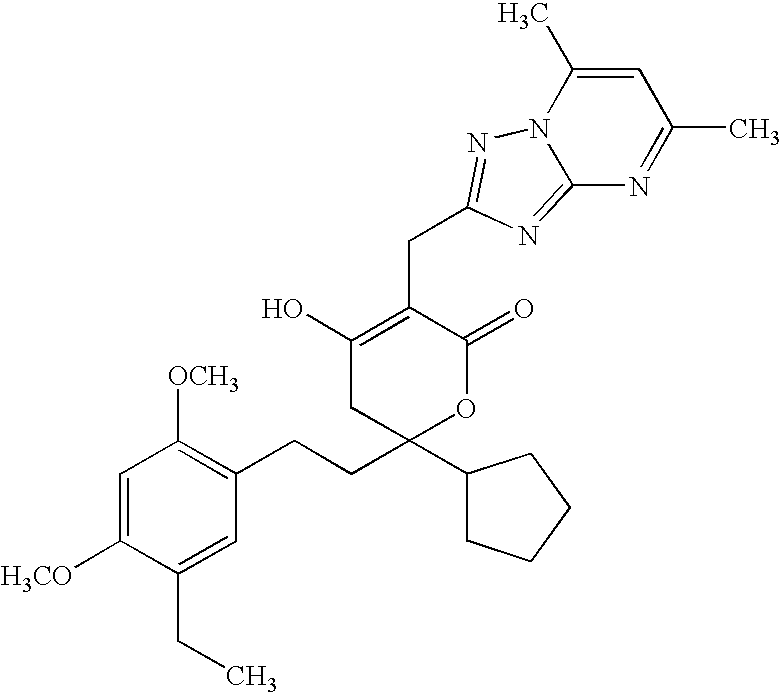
C1(CCC2(C3CCCC3)OC(=O)C(CC3=NN4C(=N3)N=C(C)C=C4C)=C(O)C2)=C([OCH3])C=C([H3CO])C(CC)=C1
